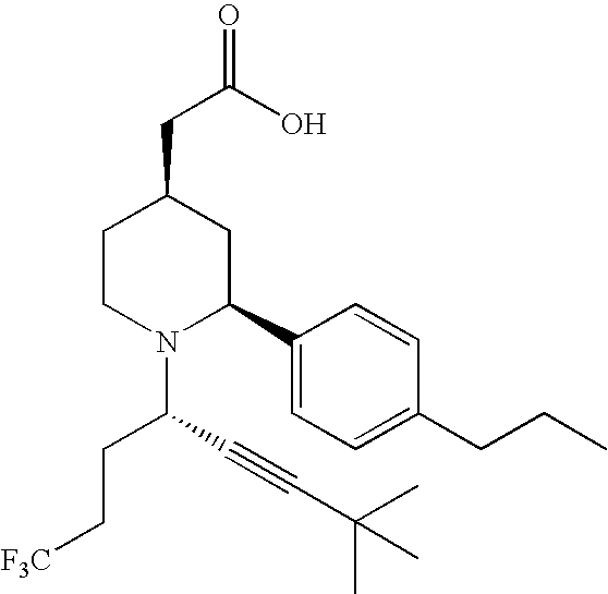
C1CN(C(C#CC(C)(C)C)CC[F3C])C(C2=CC=C(CCC)C=C2)CC1CC(=O)O
